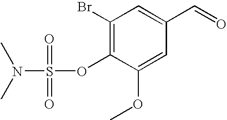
C1(OC)=CC(C=O)=CC(Br)=C1OS(=O)(=O)N(C)C
